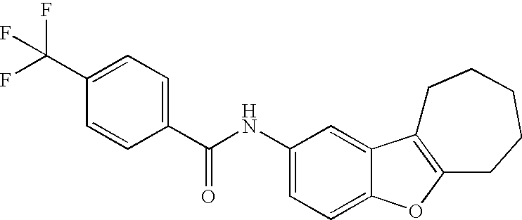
C1(C(NC2=CC=C3C(=C2)C2=C(O3)CCCCC2)=O)=CC=C(C(F)(F)F)C=C1
